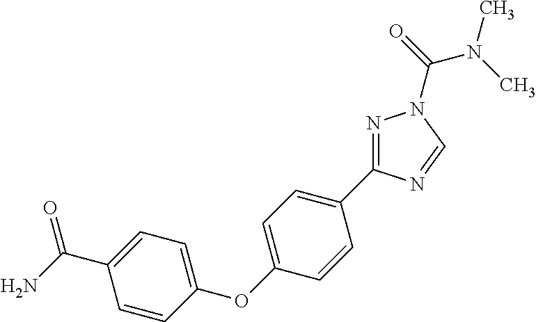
N1=C(C2=CC=C(OC3=CC=C(C(=O)N)C=C3)C=C2)N=CN1C(N(C)C)=O
